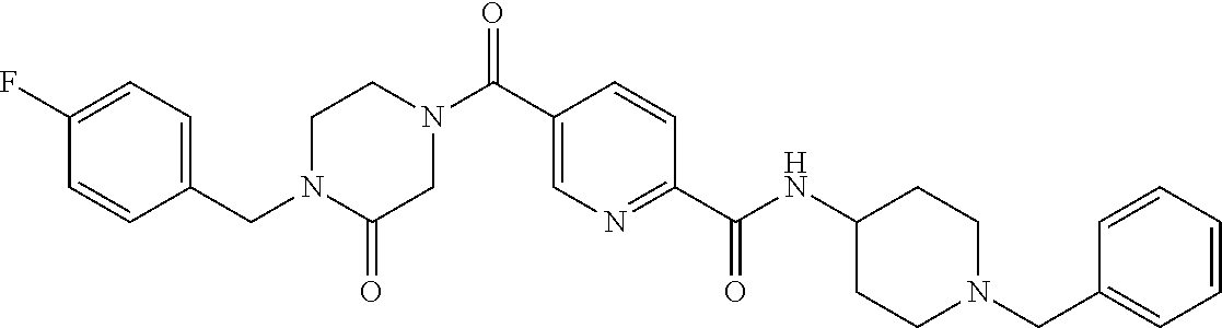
N(C(C1=NC=C(C(N2CCN(CC3=CC=C(F)C=C3)C(=O)C2)=O)C=C1)=O)C1CCN(CC2=CC=CC=C2)CC1
